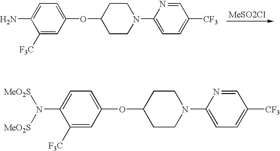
C1([F3C])=CC(OC2CCN(C3=CC=C([CF3])C=N3)CC2)=CC=C1N.[MeSO2Cl].C1([F3C])=CC(OC2CCN(C3=CC=C([CF3])C=N3)CC2)=CC=C1N([MeO2S])[MeO2S]
